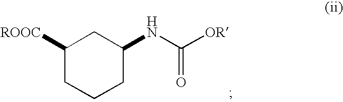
C1CCC(NC([OR])=O)CC1[ROOC]
